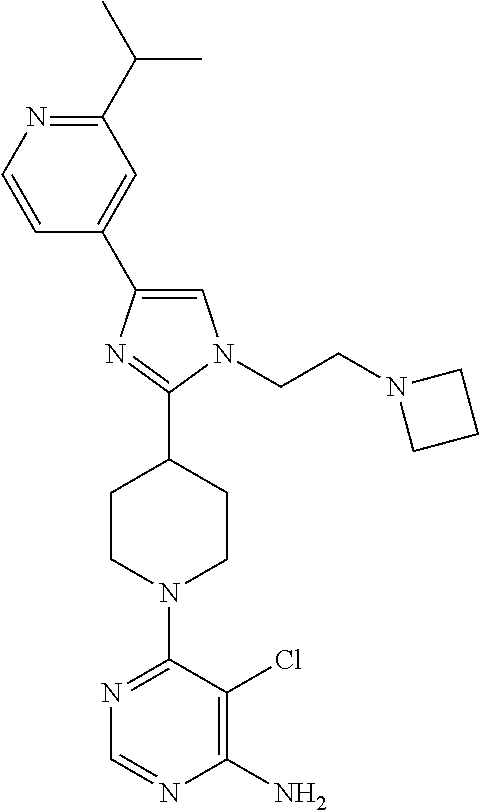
C1=C(C2=CC(C(C)C)=NC=C2)N=C(C2CCN(C3=NC=NC(N)=C3Cl)CC2)N1CCN1CCC1
